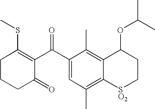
C1CCC(=O)C(C(C2=CC(C)=C3C(=C2C)C(OC(C)C)CC[SO2]3)=O)=C1SC
